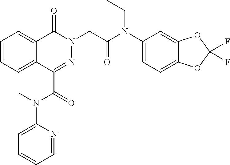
C1=CC=C2C(=C1)C(=O)N(CC(N(C1=CC=C3C(=C1)OC(F)(F)O3)CC)=O)N=C2C(N(C1=CC=CC=N1)C)=O
